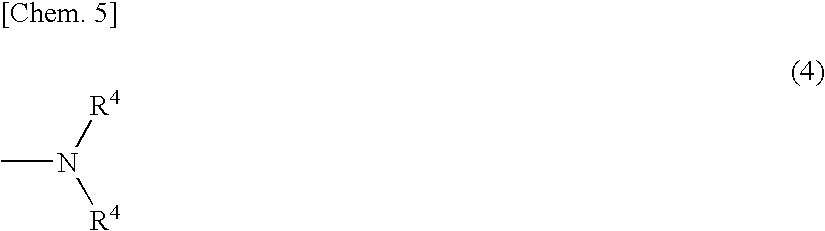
CN([R4])[R4]
